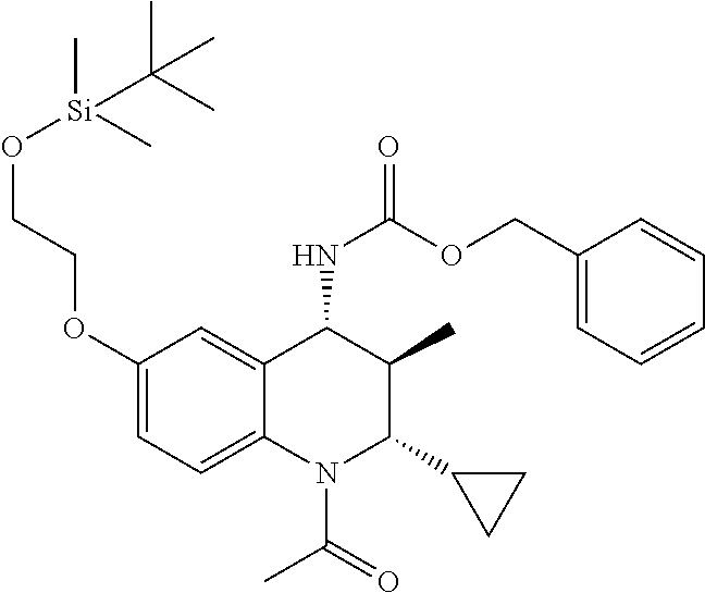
O(C1=CC=C2C(=C1)C(NC(OCC1=CC=CC=C1)=O)C(C)C(C1CC1)N2C(=O)C)CCO[Si](C)(C)C(C)(C)C
